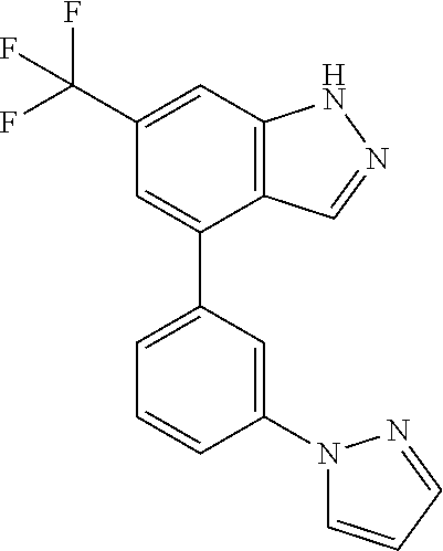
C1(C(F)(F)F)=CC2=C(C(C3=CC=CC(N4C=CC=N4)=C3)=C1)C=NN2
